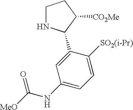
C1NC(C2=CC(NC([MeO])=O)=CC=C2[SO2(i-Pr)])C([CO2Me])C1
